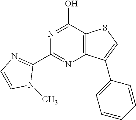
N1=C(O)C2=C(N=C1C1=NC=CN1C)C(C1=CC=CC=C1)=CS2
